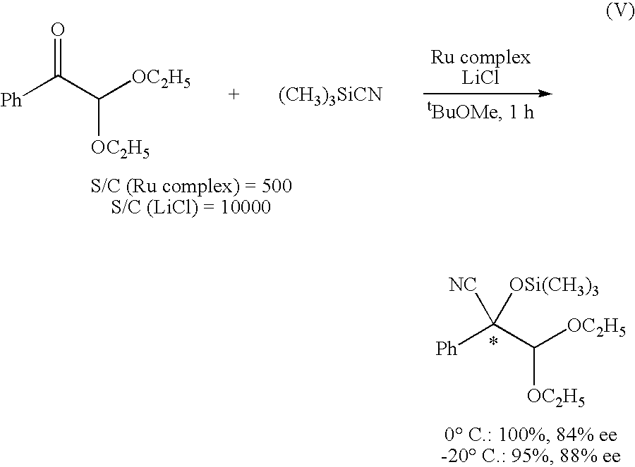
[Ph]C(C([OC2H5])[OC2H5])=O.[(CH3)3SiCN].[Ph]C(C([OC2H5])[OC2H5])([OSi(CH3)3])[NC]
